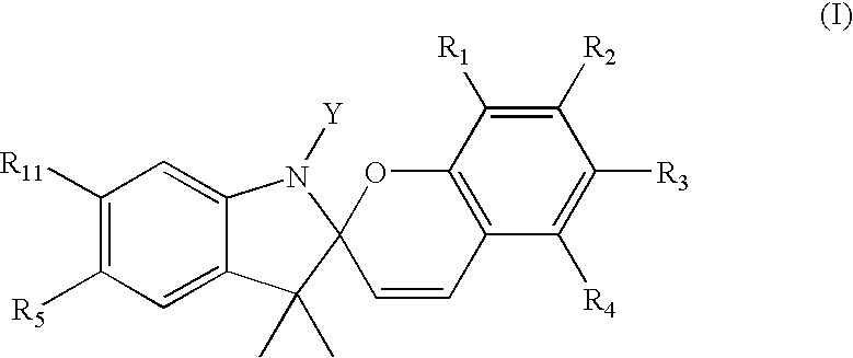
C1([R11])=C([R5])C=C2C(=C1)N([Y])C1(C2(C)C)C=CC2=C(O1)C([R1])=C([R2])C([R3])=C2[R4]
